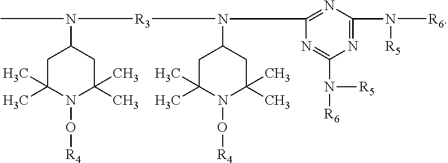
CN([R3]N(C1CC(C)(C)N(O[R4])C(C)(C)C1)C1=NC(N([R6])[R5])=NC(N([R6])[R5])=N1)C1CC(C)(C)N(O[R4])C(C)(C)C1
